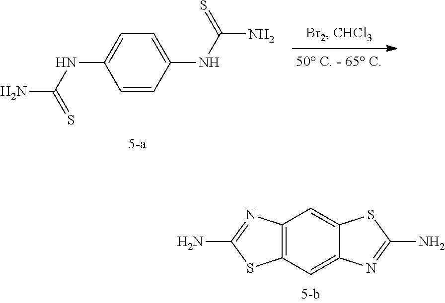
C1=C(NC(N)=S)C=CC(NC(N)=S)=C1.C12=C(C=C3C(=C1)SC(N)=N3)SC(N)=N2
